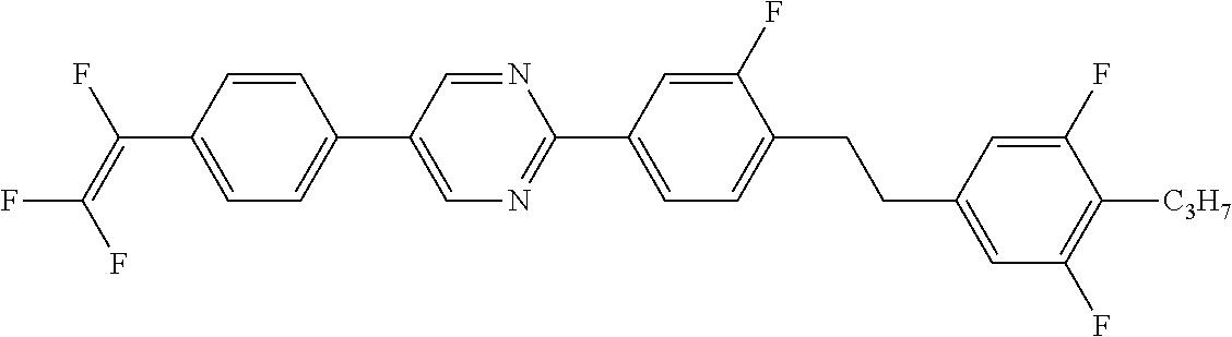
C1=CC(C(=C(F)F)F)=CC=C1C1=CN=C(C2=CC=C(CCC3=CC(F)=C([C3H7])C(F)=C3)C(F)=C2)N=C1
